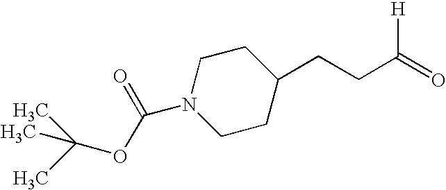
C1CC(CCC(=O)[H])CCN1C(OC(C)(C)C)=O
